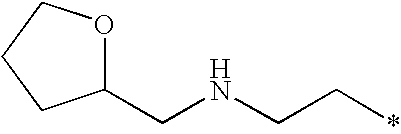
C1(CNCC*)OCCC1
